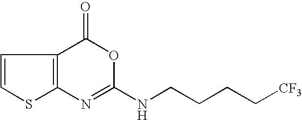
C12=C(C(=O)OC(NCCCC[CF3])=N1)C=CS2
